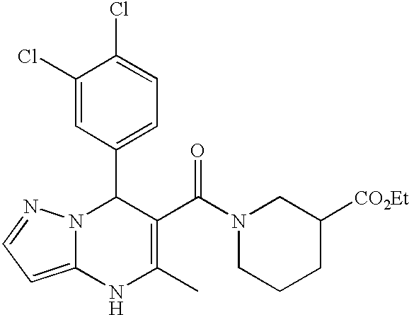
C1(Cl)=CC(C2N3C(=CC=N3)NC(C)=C2C(N2CCCC([CO2Et])C2)=O)=CC=C1Cl
